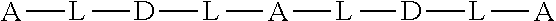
[D]([L][A])[L][A][L][D][L][A]
